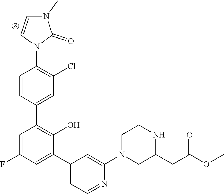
C1=CN(C2=C(Cl)C=C(C3=C(O)C(C4=CC=NC(N5CC(CC(OC)=O)NCC5)=C4)=CC(F)=C3)C=C2)C(=O)N1C
